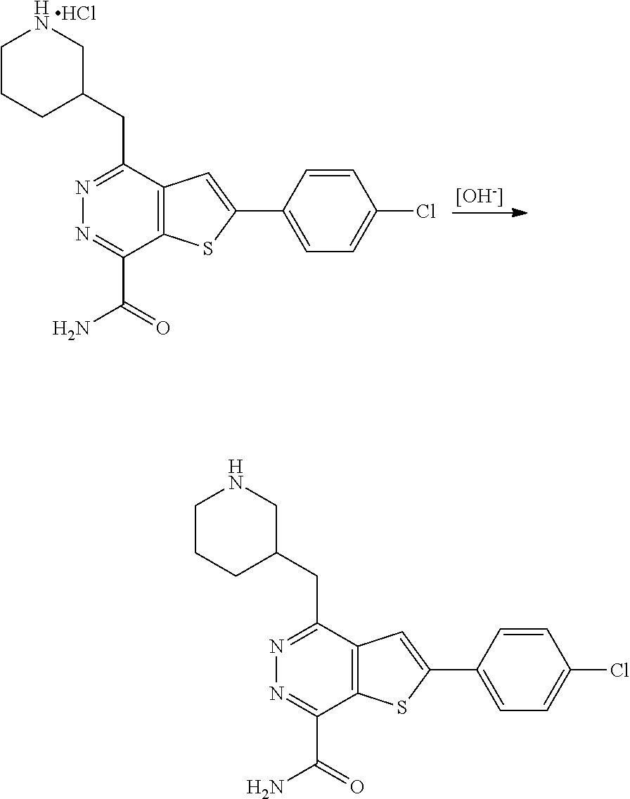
C1CCC(CC2=NN=C(C(N)=O)C3=C2C=C(C2=CC=C(Cl)C=C2)S3)CN1.Cl.[OH].C1CCC(CC2=NN=C(C(N)=O)C3=C2C=C(C2=CC=C(Cl)C=C2)S3)CN1
